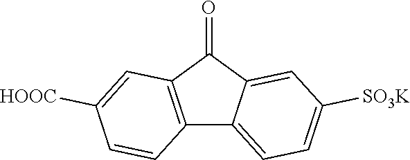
C12=C(C(=O)C3=CC([SO3K])=CC=C13)C=C([HOOC])C=C2
